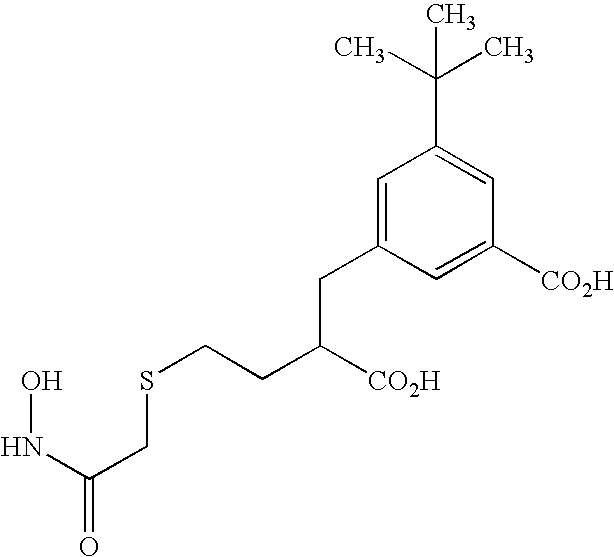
ONC(=O)CSCCC([CO2H])CC1=CC(C(C)(C)C)=CC([CO2H])=C1
